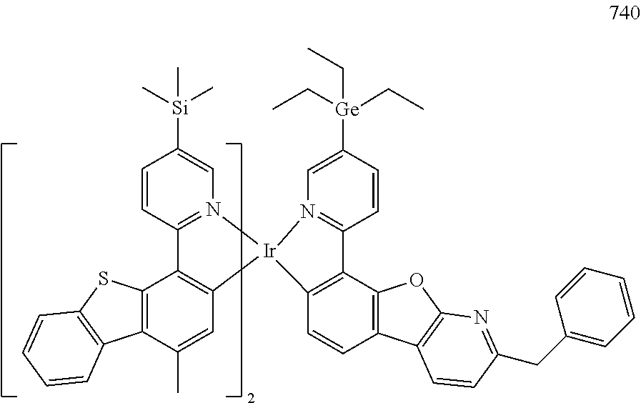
C12=C(C(C)=CC3=C1C1=N(C=C([Si](C)(C)C)C=C1)[Ir]31N3=C(C=CC([Ge](CC)(CC)CC)=C3)C3=C1C=CC1=C3OC3=C1C=CC(CC1=CC=CC=C1)=N3)C1=C(S2)C=CC=C1
